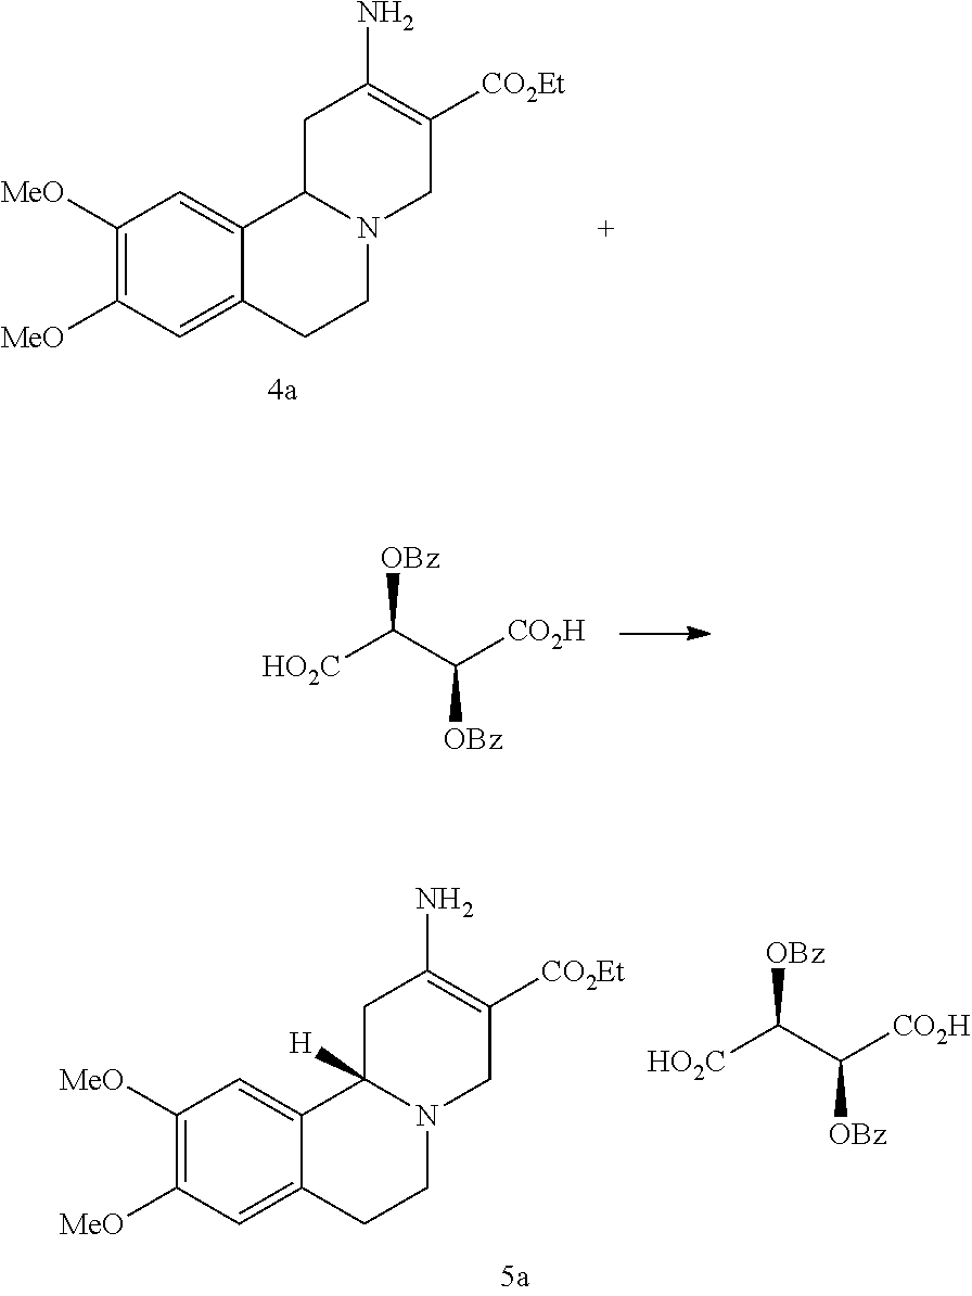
C1([MeO])=C([MeO])C=C2C(=C1)C1N(CC2)CC([CO2Et])=C(N)C1.C([OBz])(C([CO2H])[OBz])[HO2C].C1([MeO])=C([MeO])C=C2C(=C1)C1([H])N(CC2)CC([CO2Et])=C(N)C1.C([OBz])(C([CO2H])[OBz])[HO2C]
